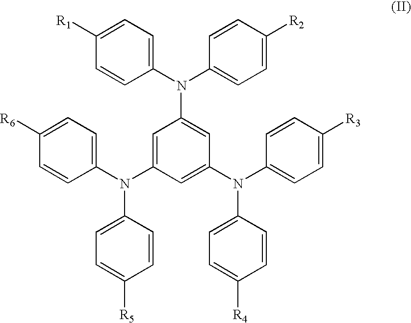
C1=C(N(C2=CC=C([R6])C=C2)C2=CC=C([R5])C=C2)C=C(N(C2=CC=C([R3])C=C2)C2=CC=C([R4])C=C2)C=C1N(C1=CC=C([R1])C=C1)C1=CC=C([R2])C=C1
